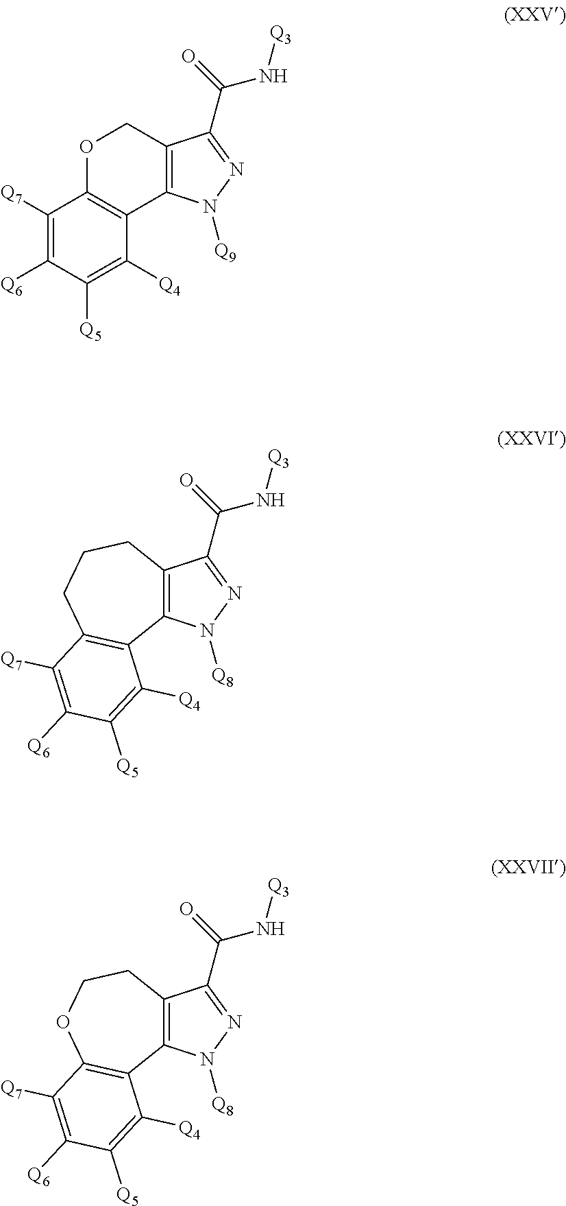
C12=C(N([Q8])N=C1C(N[Q3])=O)C1=C(C([Q7])=C([Q6])C([Q5])=C1[Q4])CCC2.C12=C(N([Q9])N=C1C(N[Q3])=O)C1=C(OC2)C([Q7])=C([Q6])C([Q5])=C1[Q4].C12=C(N([Q8])N=C1C(N[Q3])=O)C1=C(C([Q7])=C([Q6])C([Q5])=C1[Q4])OCC2
